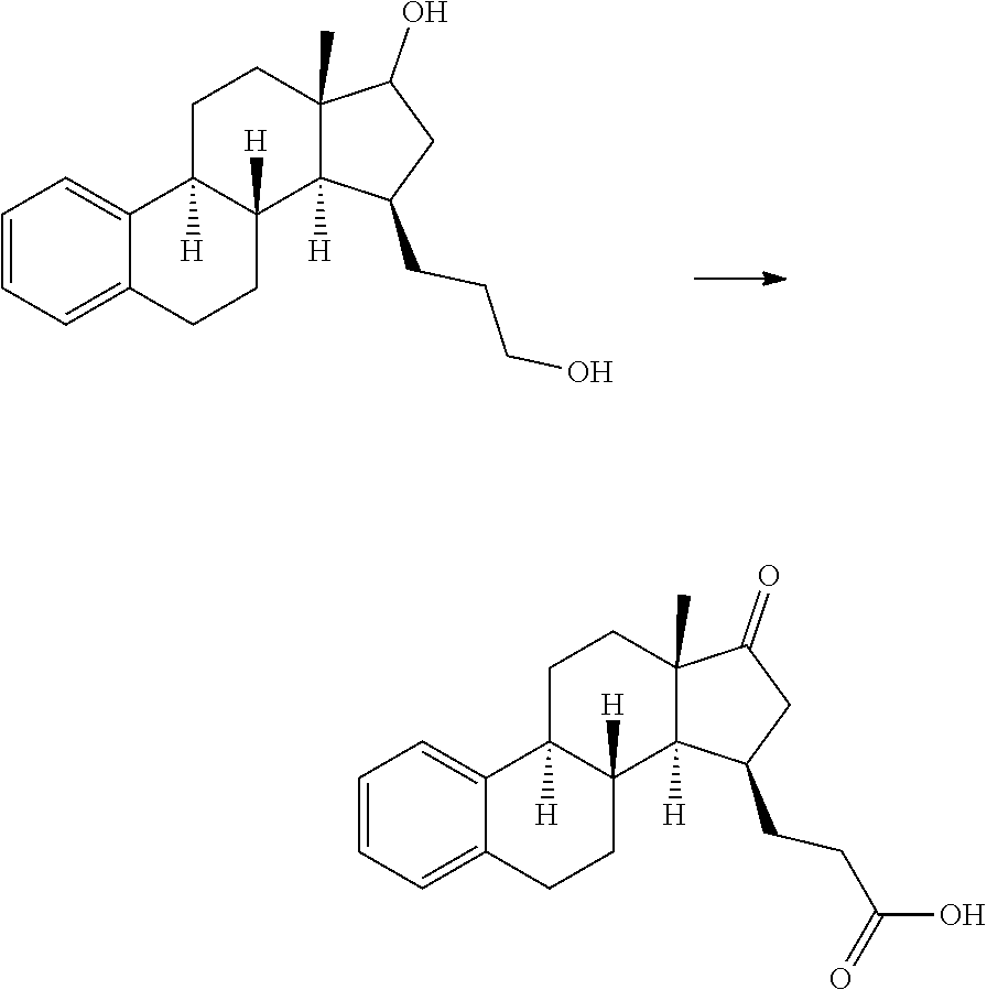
C1=CC=C2C3([H])CCC4(C)C(O)CC(CCCO)C4([H])C3([H])CCC2=C1.C1=C2C3([H])CCC4(C)C(=O)CC(CCC(O)=O)C4([H])C3([H])CCC2=CC=C1
